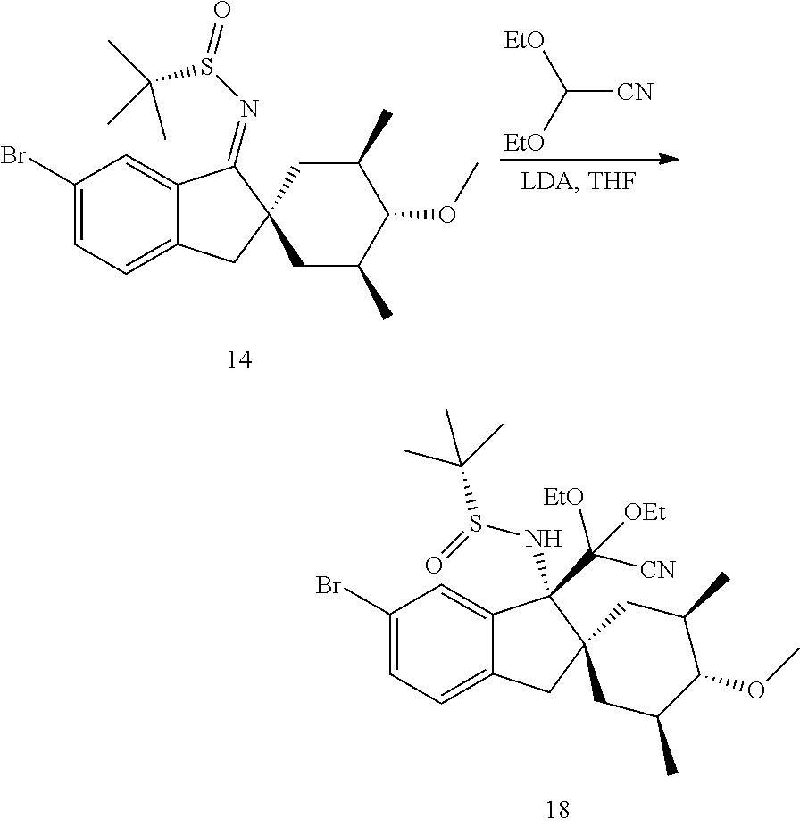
C1(Br)=CC=C2C(=C1)C(=NS(C(C)(C)C)=O)C1(C2)CC(C)C(OC)C(C)C1.C([CN])([EtO])[EtO].C1(Br)=CC=C2C(=C1)C(NS(=O)C(C)(C)C)(C([CN])([EtO])[OEt])C1(C2)CC(C)C(OC)C(C)C1
